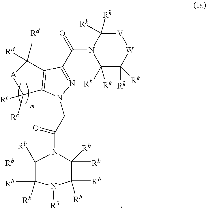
N1=C(C(N2C([Rk])([Rk])C([Rk])([Rk])[W][V]C2([Rk])[Rk])=O)C(C([Rd])([A])C)=C(C(C)([Rc])C)N1CC(=O)N1C([Rb])(C)C([Rb])(C)N([R3])C([Rb])(C)C1([Rb])C.[Rd].[Rc].[Rb].[Rb].[Rb].[Rb]
